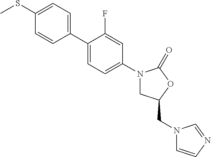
C1(SC)=CC=C(C2=CC=C(N3CC(CN4C=CN=C4)OC3=O)C=C2F)C=C1
